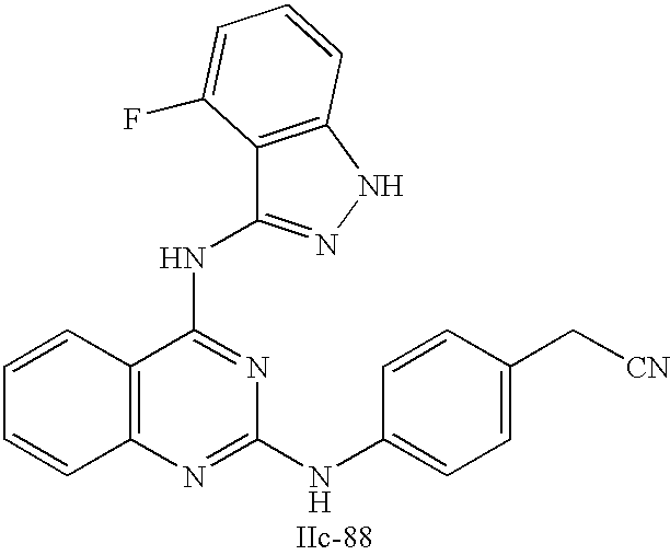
C12=C(N=C(NC3=CC=C(C[CN])C=C3)N=C1NC1=NNC3=C1C(F)=CC=C3)C=CC=C2
